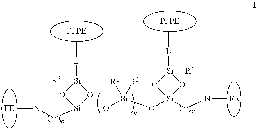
C[L][Si]1O[Si](O[Si](O[Si]2(CN=C)O[Si]([R4])([L]C)O2)([R1])[R2])(CN=C)O1.[R3]
